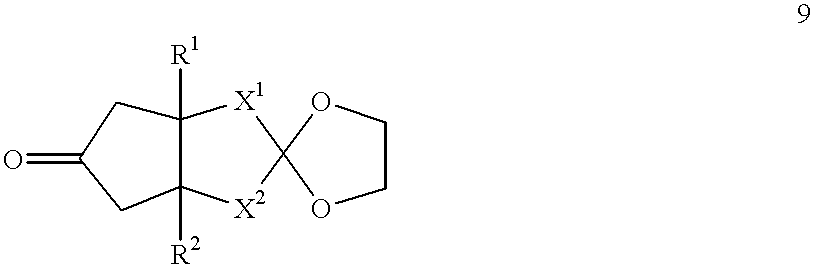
C12([R1])CC(=O)CC1([R2])[X2]C1([X1]2)OCCO1
